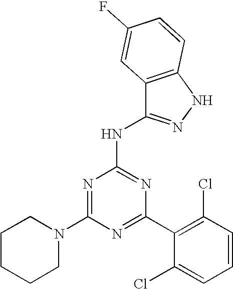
N1=C(C2=C(Cl)C=CC=C2Cl)N=C(NC2=NNC3=C2C=C(F)C=C3)N=C1N1CCCCC1
